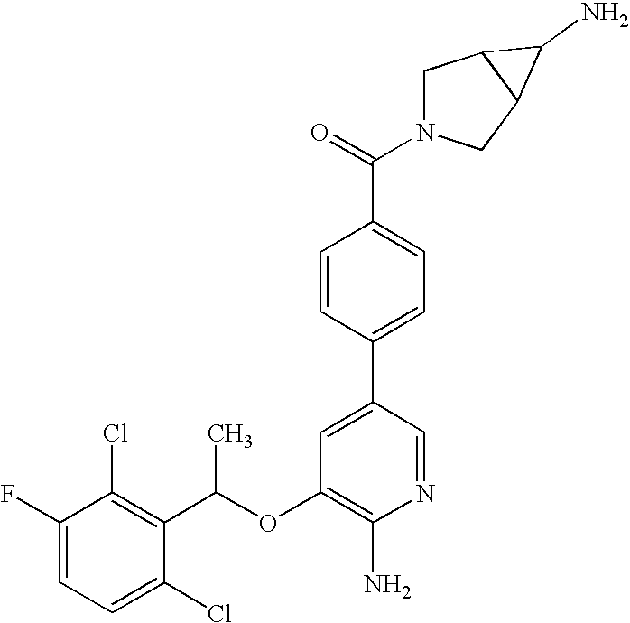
C1(OC(C2=C(Cl)C(F)=CC=C2Cl)C)=C(N)N=CC(C2=CC=C(C(=O)N3CC4C(C3)C4N)C=C2)=C1
